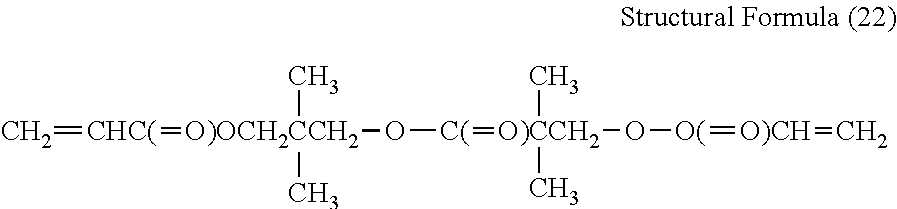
C=[CHC(]=[O)OCH2CCH2](O[C(]=[O)CCH2](O[O(]=[O)CH]=C)(C)C)(C)C
